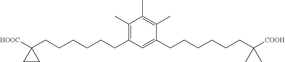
C1(C)=C(CCCCCCC2([HOOC])CC2)C=C(CCCCCCC([COOH])(C)C)C(C)=C1C
